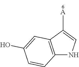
C12=C(NC=C1[A])C=CC(O)=C2
